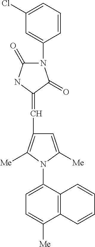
C1=C([Me])N(C2=CC=C([Me])C3=C2C=CC=C3)C([Me])=C1C=C1C(=O)N(C2=CC(Cl)=CC=C2)C(=O)N1
